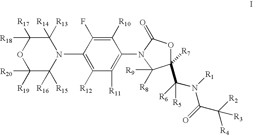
C1([R19])([R20])C([R15])([R16])N(C2=C([R12])C([R11])=C(N3C(=O)OC(C(N(C(C([R4])([R2])[R3])=O)[R1])([R6])[R5])([R7])C3([R9])[R8])C([R10])=C2F)C([R13])([R14])C([R17])([R18])O1
